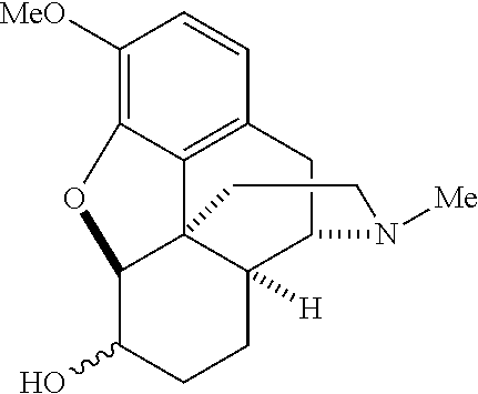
C1([MeO])=C2C3=C(C=C1)CC1C4([H])C3(C(C(O)CC4)O2)CCN1[Me]
